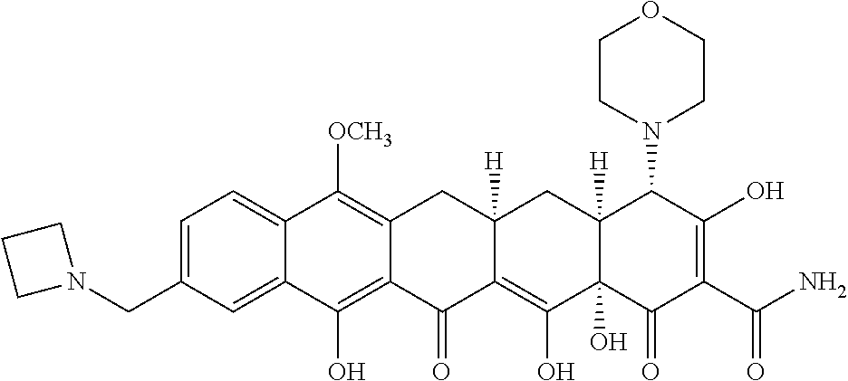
C12=CC=C(CN3CCC3)C=C1C(O)=C1C(=C2[OCH3])CC2([H])CC3([H])C(N4CCOCC4)C(O)=C(C(=O)N)C(=O)C3(O)C(O)=C2C1=O
